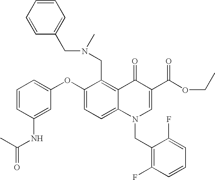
C1(OC2=CC=CC(NC(C)=O)=C2)=CC=C2C(=C1CN(C)CC1=CC=CC=C1)C(=O)C(C(OCC)=O)=CN2CC1=C(F)C=CC=C1F
